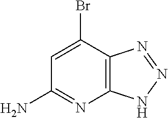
C1=C(Br)C2=C(N=C1N)NN=N2
